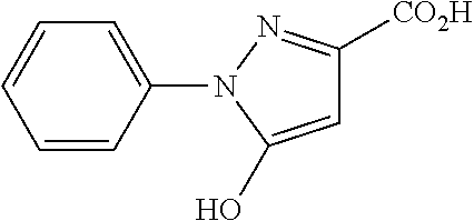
C1=C(O)N(C2=CC=CC=C2)N=C1[CO2H]
